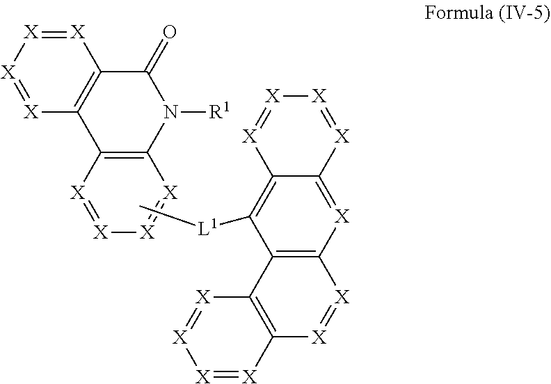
[X]1=[X][X]=[X]C2=C1C(=O)N([R1])C1=C2[X]=[X][X]=[X]1.C[L1]C1=C2C(=[X]C3=C1C1=C([X]=[X]3)[X]=[X][X]=[X]1)[X]=[X][X]=[X]2
